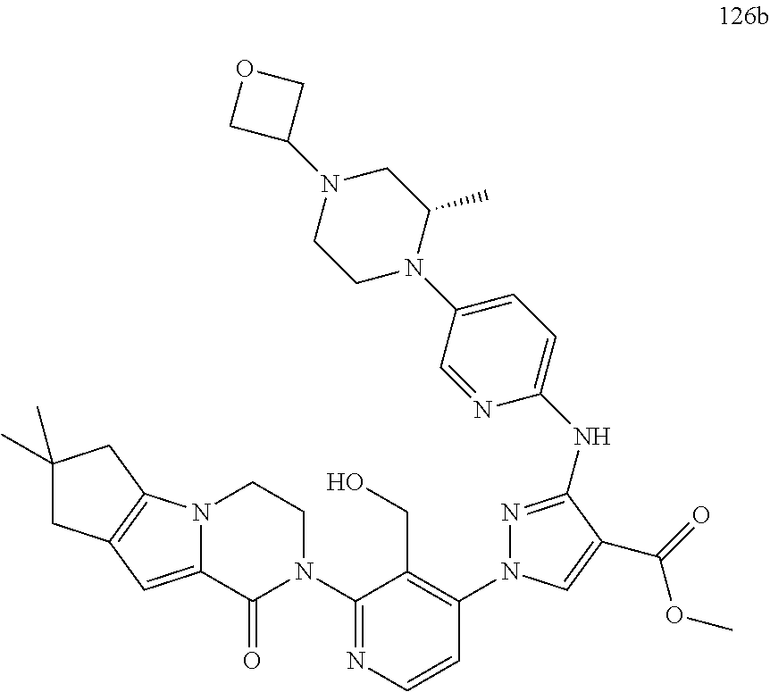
C12=CC3=C(N1CCN(C1=NC=CC(N4N=C(NC5=CC=C(N6C(C)CN(C7COC7)CC6)C=N5)C(C(OC)=O)=C4)=C1CO)C2=O)CC(C)(C)C3
